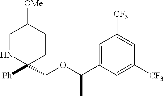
C1NC(COC(C2=CC([CF3])=CC([CF3])=C2)C)([Ph])CCC1[OMe]
